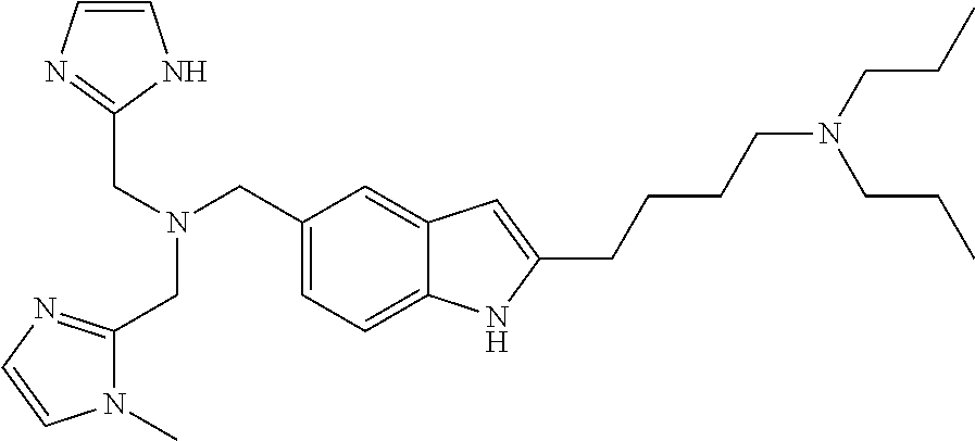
C(N(CC1=CC=C2C(=C1)C=C(CCCCN(CCC)CCC)N2)CC1=NC=CN1)C1=NC=CN1C
